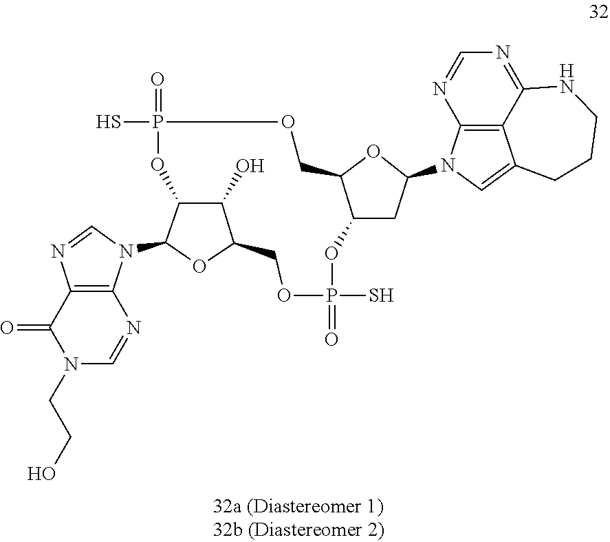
P1(S)(=O)OC2C(COP(=O)(S)OC3C(O)C(OC3N3C4=C(N=C3)C(=O)N(CCO)C=N4)CO1)OC(N1C3=C4C(=C1)CCCNC4=NC=N3)C2
